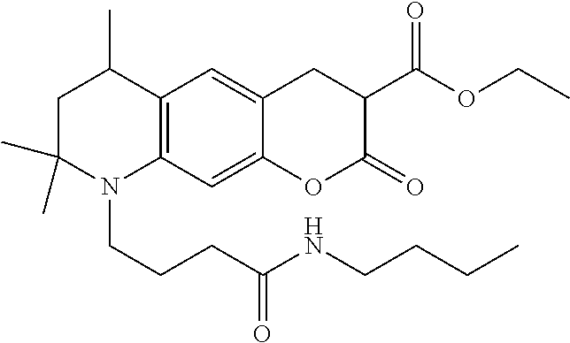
C12=C(C=C3C(=C1)CC(C(OCC)=O)C(=O)O3)N(CCCC(NCCCC)=O)C(C)(C)CC2C
